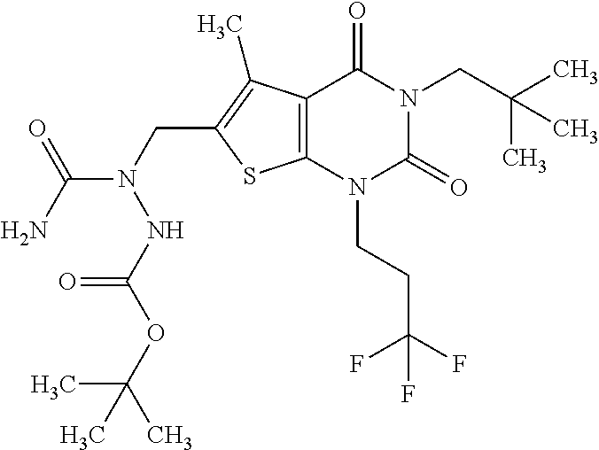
C12=C(N(CCC(F)(F)F)C(=O)N(CC(C)(C)C)C1=O)SC(CN(C(N)=O)NC(OC(C)(C)C)=O)=C2C
